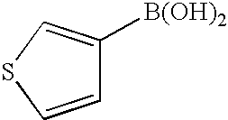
C1=CSC=C1[B(OH)2]
